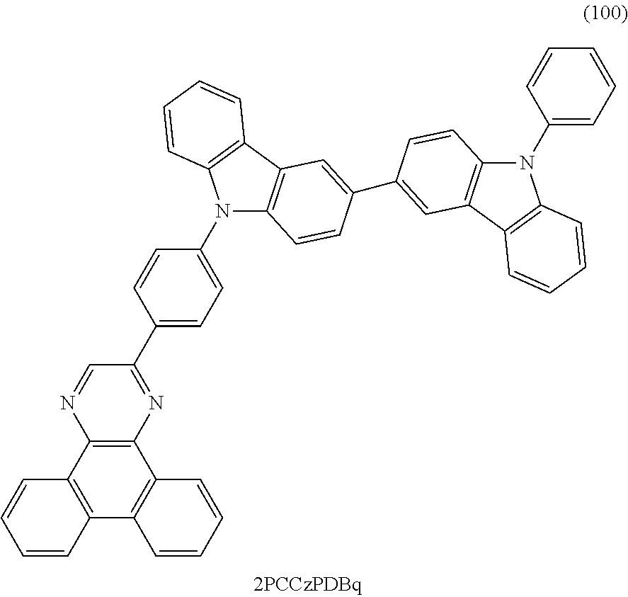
C12=C(C3=C(C4=C1C=CC=C4)C=CC=C3)N=CC(C1=CC=C(N3C4=C(C5=C3C=CC=C5)C=C(C3=CC5=C(N(C6=CC=CC=C6)C6=C5C=CC=C6)C=C3)C=C4)C=C1)=N2
